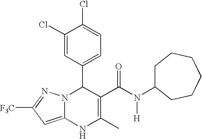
C1(Cl)=CC(C2N3C(=CC([F3C])=N3)NC(C)=C2C(N([H])C2CCCCCC2)=O)=CC=C1Cl
